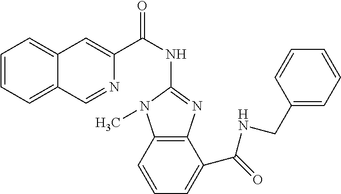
C1=CC=C2C(=C1)C=C(C(NC1=NC3=C(N1C)C=CC=C3C(NCC1=CC=CC=C1)=O)=O)N=C2
